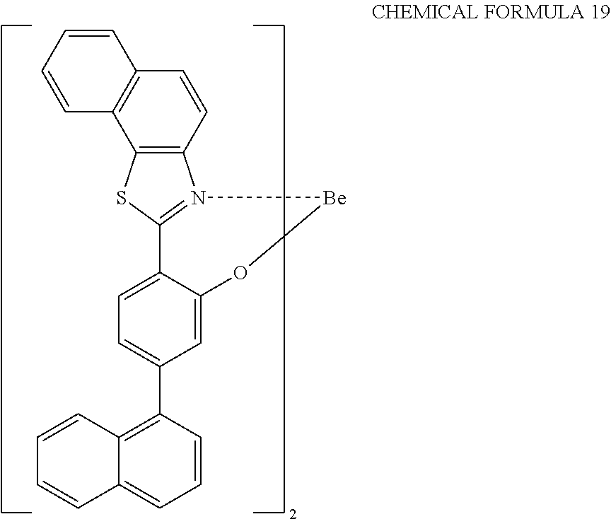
C1=CC=CC2=C1C1=C(C=C2)N2=C(S1)C1=CC=C(C3=C4C(=CC=C3)C=CC=C4)C=C1O[Be]2
